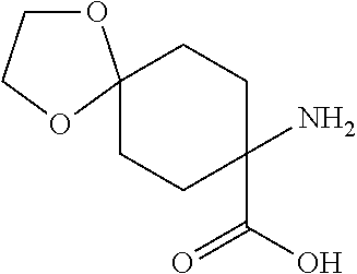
C1CC(N)(C(O)=O)CCC12OCCO2
